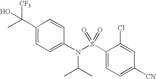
C1(C(O)([CF3])C)=CC=C(N(S(C2=CC=C([CN])C=C2Cl)(=O)=O)C(C)C)C=C1
